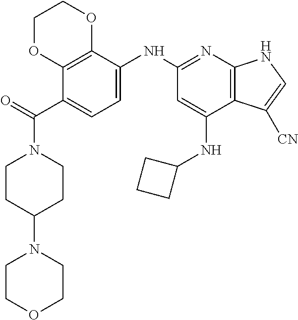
C1CC(N2CCOCC2)CCN1C(C1=CC=C(NC2=NC3=C(C(NC4CCC4)=C2)C([CN])=CN3)C2=C1OCCO2)=O
